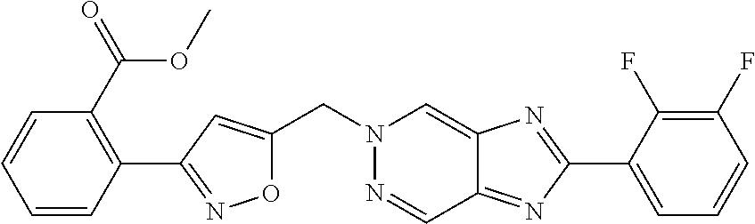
O1C(CN2N=CC3=NC(C4=CC=CC(F)=C4F)=NC3=C2)=CC(C2=C(C(=O)OC)C=CC=C2)=N1
